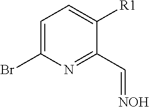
BrC1=CC=C([R1])C(C=[NOH])=N1
